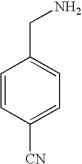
C1=CC([CN])=CC=C1CN
